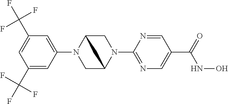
C1(C(F)(F)F)=CC(N2CC3N(C4=NC=C(C(NO)=O)C=N4)CC2C3)=CC(C(F)(F)F)=C1
